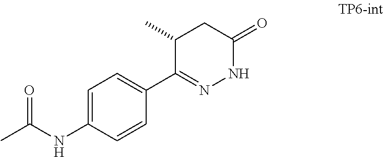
C1(C)C(C2=CC=C(NC(C)=O)C=C2)=NNC(=O)C1
